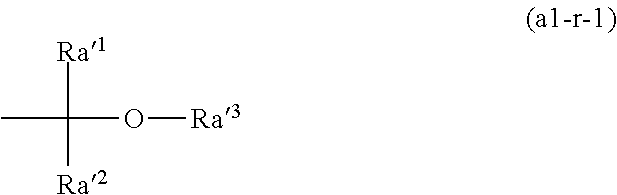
CC([Ra1])(O[Ra3])[Ra2]
